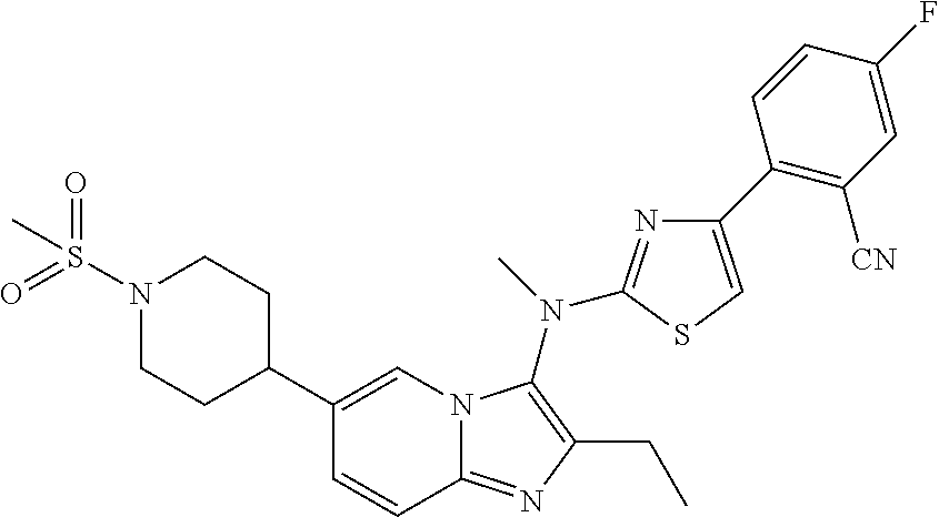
C1(C2CCN(S(=O)(=O)C)CC2)=CN2C(=NC(CC)=C2N(C)C2=NC(C3=C([CN])C=C(F)C=C3)=CS2)C=C1
